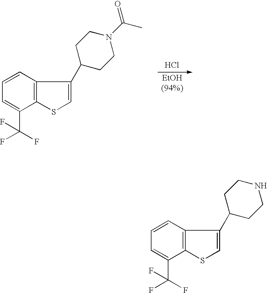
C1=CC2=C(C(C(F)(F)F)=C1)SC=C2C1CCNCC1.C1=CC2=C(C(C(F)(F)F)=C1)SC=C2C1CCN(C(C)=O)CC1.Cl
